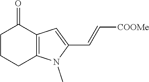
C1CCC2=C(C1=O)C=C(C=C[COOMe])N2C
